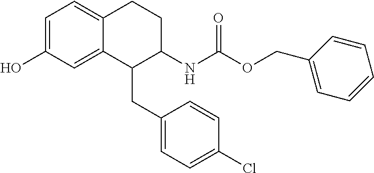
C1=C(O)C=C2C(=C1)CCC(NC(OCC1=CC=CC=C1)=O)C2CC1=CC=C(Cl)C=C1
